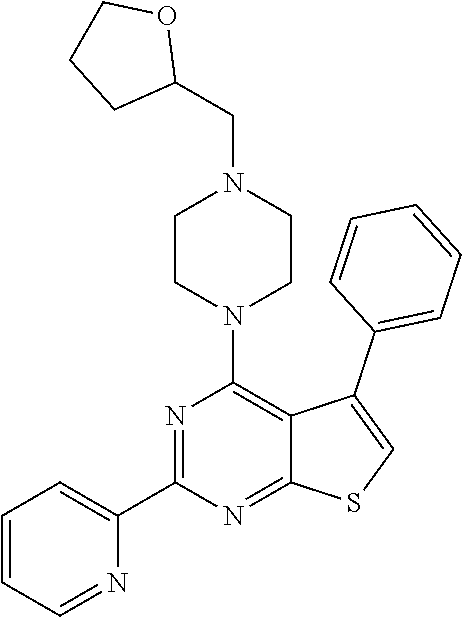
C1(C2=CC=CC=N2)=NC(N2CCN(CC3OCCC3)CC2)=C2C(=N1)SC=C2C1=CC=CC=C1
